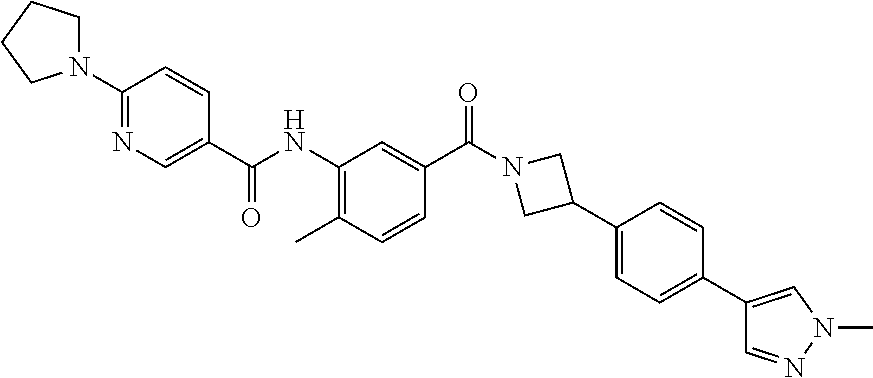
C1(N2CCCC2)=NC=C(C(NC2=C(C)C=CC(C(N3CC(C4=CC=C(C5=CN(C)N=C5)C=C4)C3)=O)=C2)=O)C=C1
